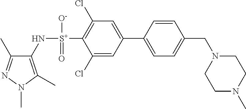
C1(C)=NN(C)C(C)=C1N[S+](C1=C(Cl)C=C(C2=CC=C(CN3CCN(C)CC3)C=C2)C=C1Cl)([O-])=O
